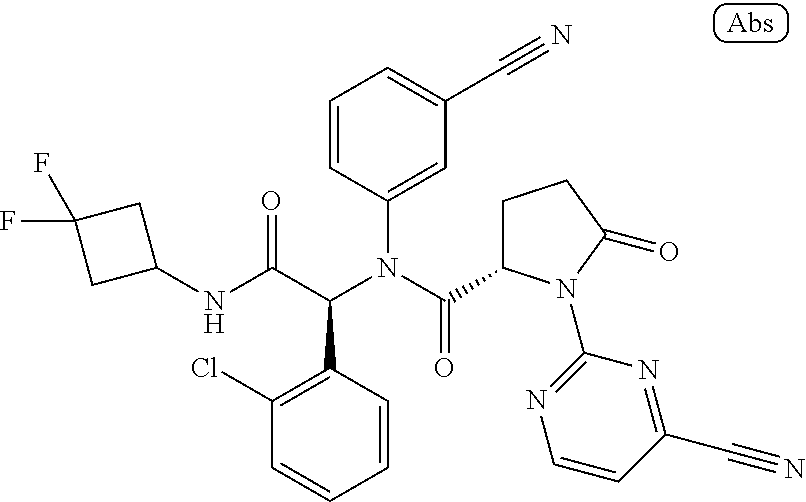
C1(NC(C(N(C(=O)C2CCC(=O)N2C2=NC=CC(C#N)=N2)C2=CC(C#N)=CC=C2)C2=C(Cl)C=CC=C2)=O)CC(F)(F)C1
